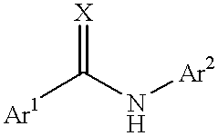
[X]=C(N[Ar2])[Ar1]
